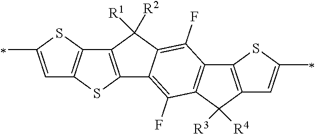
C12=C(SC3=C1SC(C)=C3)C1=C(F)C3=C(C(F)=C1C2([R1])[R2])C1=C(C3([R3])[R4])C=C(C)S1
